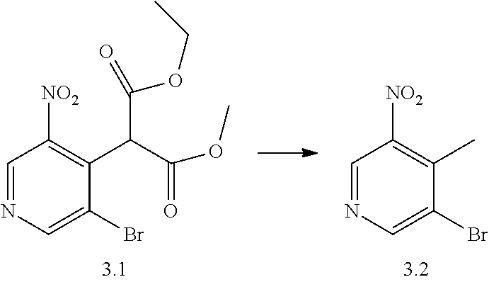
C1=NC=C(Br)C(C(C(=O)OC)C(=O)OCC)=C1[NO2].C1=NC=C(Br)C(C)=C1[NO2]
